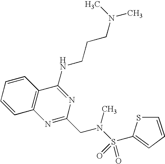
C1=CC2=C(C=C1)C(NCCCN(C)C)=NC(CN(S(=O)(=O)C1=CC=CS1)C)=N2
